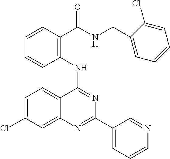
C1(NC2=NC(C3=CC=CN=C3)=NC3=CC(Cl)=CC=C23)=C(C(NCC2=CC=CC=C2Cl)=O)C=CC=C1
